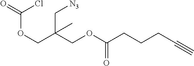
O(CC(COC(CCCC#C)=O)(C[N3])C)C(=O)Cl
